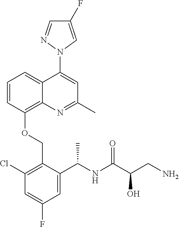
C1=C(F)C=C(C(NC(=O)C(CN)O)C)C(COC2=C3N=C(C)C=C(N4C=C(F)C=N4)C3=CC=C2)=C1Cl
